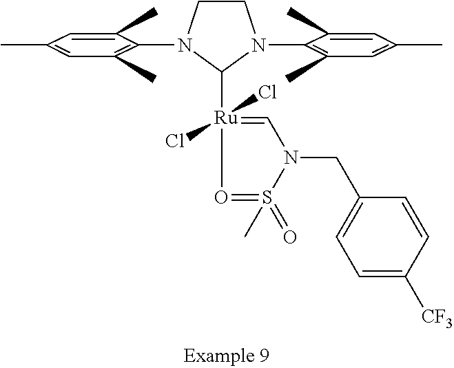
C1CN(C2=C(C)C=C(C)C=C2C)C([Ru]2(Cl)(Cl)=CN(CC3=CC=C([CF3])C=C3)S(C)(=O)=O2)N1C1=C(C)C=C(C)C=C1C
